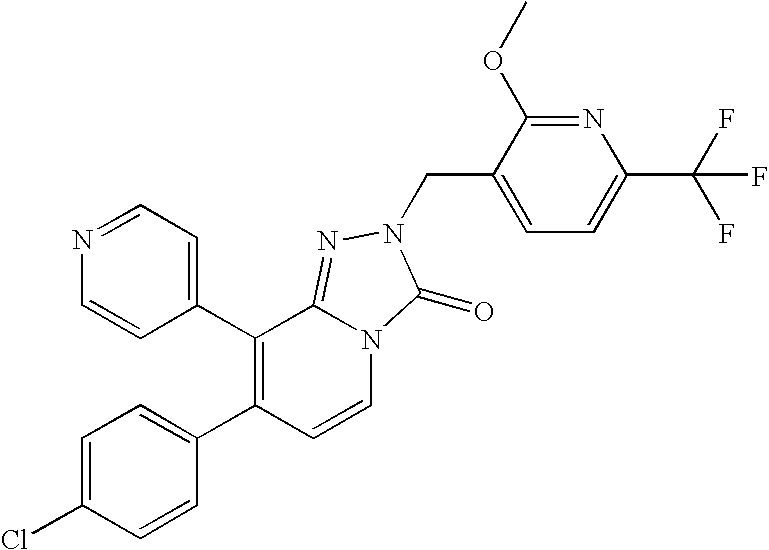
C1(C2=C(C3=CC=C(Cl)C=C3)C=CN3C2=NN(CC2=CC=C(C(F)(F)F)N=C2OC)C3=O)=CC=NC=C1
